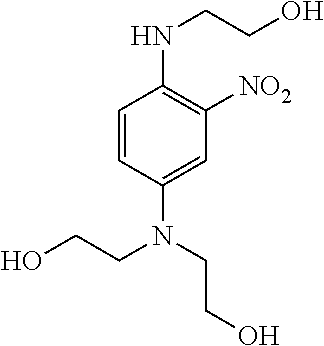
C1=CC(N(CCO)CCO)=CC([NO2])=C1NCCO
